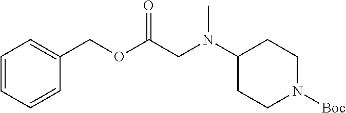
C1=CC=CC(COC(CN(C2CCN([Boc])CC2)C)=O)=C1
